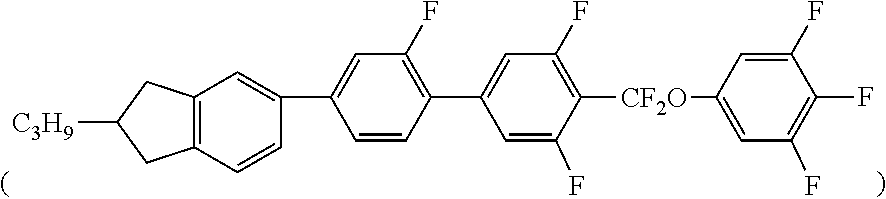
C12=C(CC([C3H9])C1)C=C(C1=CC(F)=C(C3=CC(F)=C([CF2O]C4=CC(F)=C(F)C(F)=C4)C(F)=C3)C=C1)C=C2
